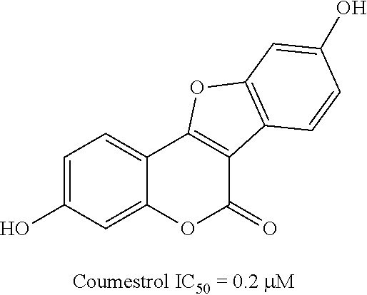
C1=C(O)C=C2C(=C1)C1=C(C(=O)O2)C2=C(O1)C=C(O)C=C2
